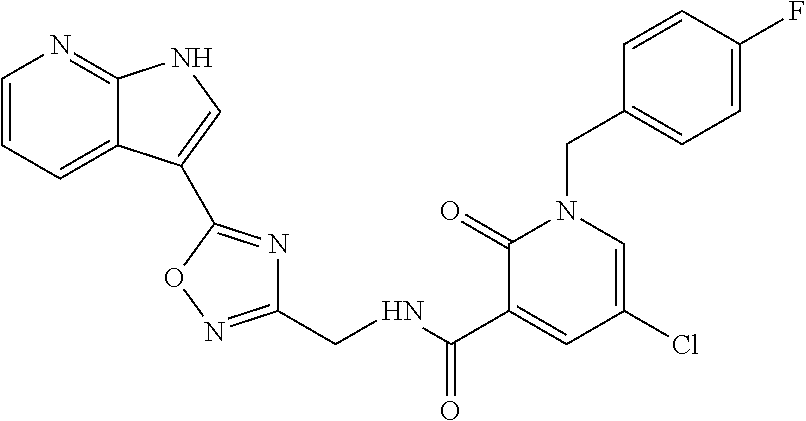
C1=CC=C2C(=N1)NC=C2C1=NC(CNC(C2=CC(Cl)=CN(CC3=CC=C(F)C=C3)C2=O)=O)=NO1
